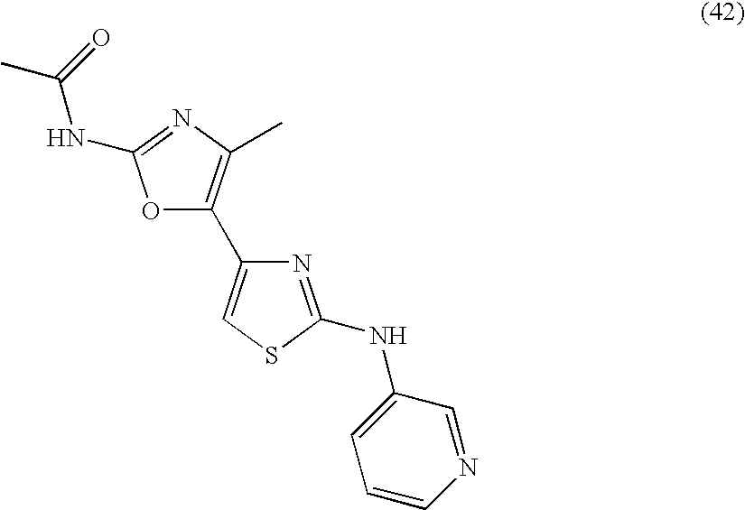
O1C(C2=CSC(NC3=CC=CN=C3)=N2)=C(C)N=C1NC(C)=O
